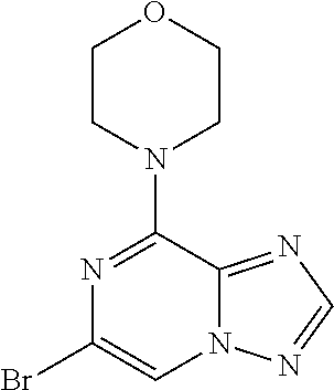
BrC1=CN2C(=NC=N2)C(N2CCOCC2)=N1
